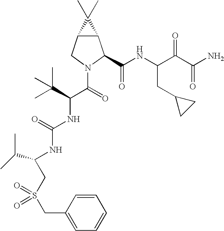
C12C(CN(C(C(NC(=O)NC(CS(CC3=CC=CC=C3)(=O)=O)C(C)C)C(C)(C)C)=O)C1C(NC(C(C(N)=O)=O)CC1CC1)=O)C2(C)C
